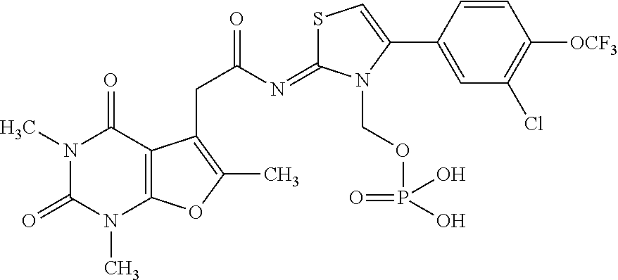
N1(C)C(=O)N(C)C2=C(C1=O)C(CC(=O)N=C1SC=C(C3=CC(Cl)=C([OCF3])C=C3)N1COP(O)(=O)O)=C(C)O2
